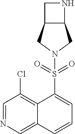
C1=NC=C2C(=C1Cl)C(S(=O)(=O)N1CC3C(C1)CN3)=CC=C2
